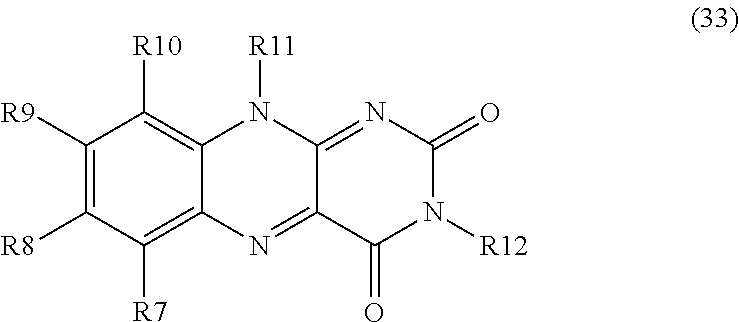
C1([R9])=C([R8])C([R7])=C2C(=C1[R10])N([R11])C1=NC(=O)N([R12])C(=O)C1=N2
